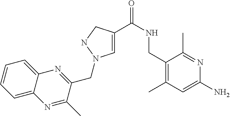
C1=C(C(NCC2=C(C)C=C(N)N=C2C)=O)CNN1CC1=NC2=CC=CC=C2N=C1C
